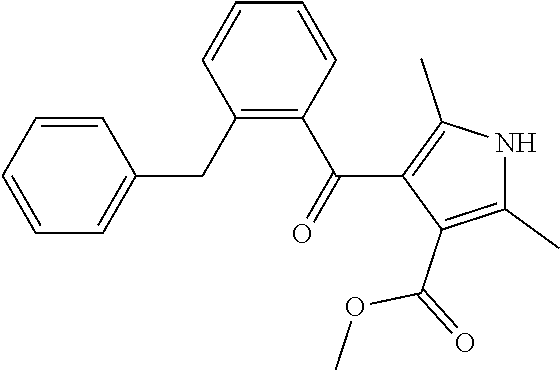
C1=CC=CC(CC2=C(C(=O)C3=C(C)NC(C)=C3C(OC)=O)C=CC=C2)=C1
